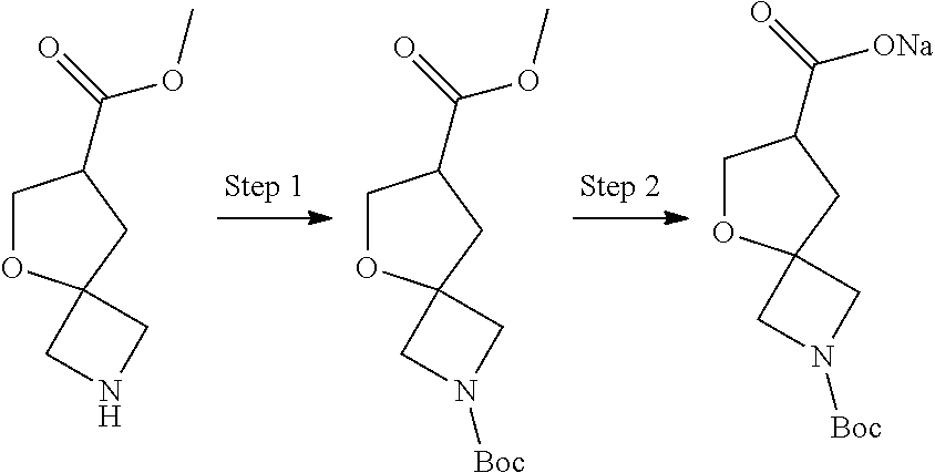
C1OC2(CC1C(OC)=O)CNC2.C1OC2(CC1C(OC)=O)CN([Boc])C2.C1OC2(CC1C([ONa])=O)CN([Boc])C2
